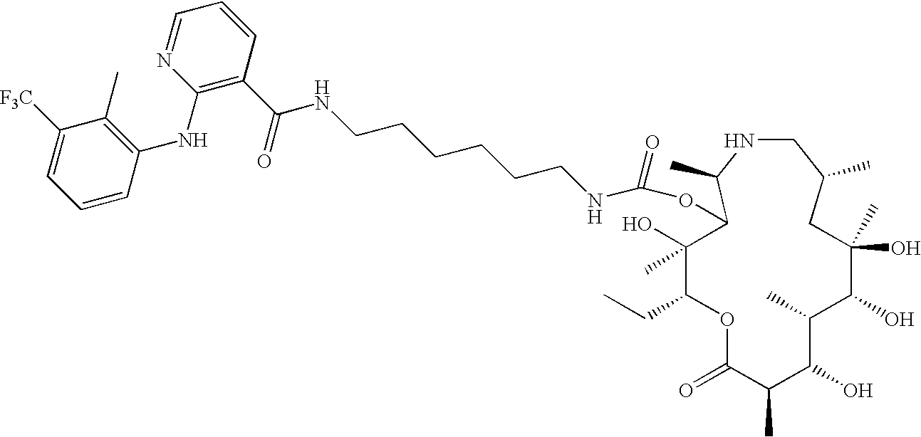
C1(C)(O)C(CC)OC(=O)C(C)C(O)C(C)C(O)C(C)(O)CC(C)CNC(C)C1OC(NCCCCCCNC(=O)C1=C(NC2=C(C)C([F3C])=CC=C2)N=CC=C1)=O
